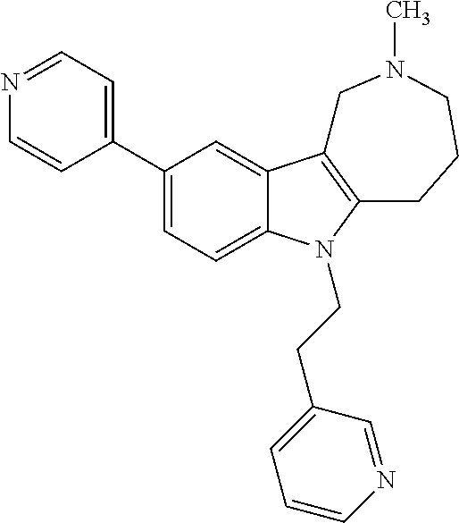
C1(C2=CC=NC=C2)=CC=C2C(=C1)C1=C(N2CCC2=CC=CN=C2)CCCN(C)C1
